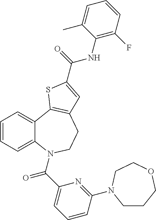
C1=CC=C2C(=C1)C1=C(CCN2C(C2=CC=CC(N3CCCOCC3)=N2)=O)C=C(C(=O)NC2=C(F)C=CC=C2C)S1
